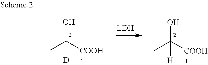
OC([COOH])(C)[D].OC([COOH])(C)[H]
